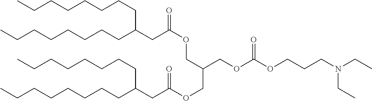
CCCCCCCCC(CC(OCC(COC(OCCCN(CC)CC)=O)COC(CC(CCCCCCCC)CCCCCCCC)=O)=O)CCCCCCCC
